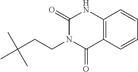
CC(CCN1C(=O)C2=C(NC1=O)C=CC=C2)(C)C
